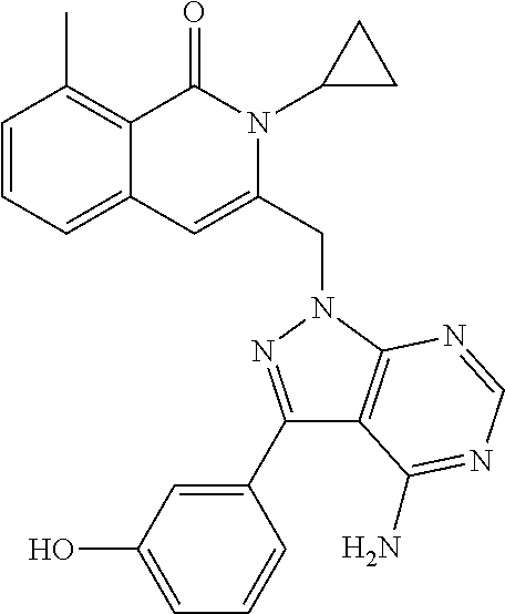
C1=CC=C2C(=C1C)C(=O)N(C1CC1)C(CN1C3=C(C(C4=CC(O)=CC=C4)=N1)C(N)=NC=N3)=C2
